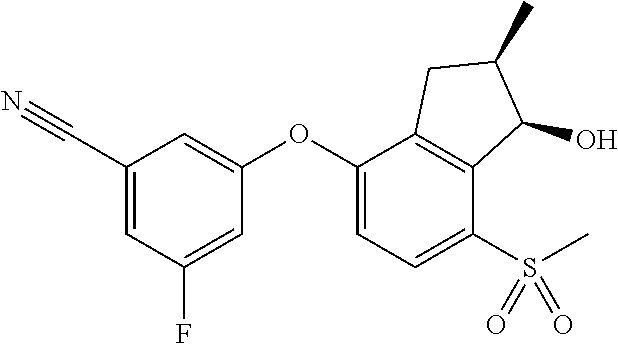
C1(C#N)=CC(F)=CC(OC2=CC=C(S(C)(=O)=O)C3=C2CC(C)C3O)=C1
